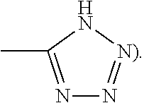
N1=C(C)N[N)]=N1
